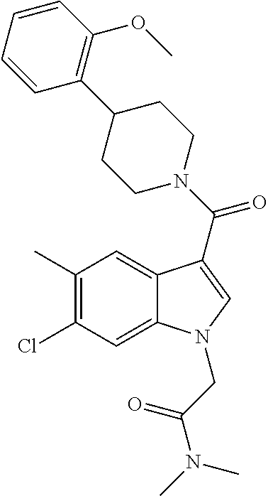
C1=CC=CC(C2CCN(C(=O)C3=CN(CC(N(C)C)=O)C4=CC(Cl)=C(C)C=C43)CC2)=C1OC
